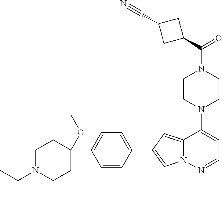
N1(C2=CC=NN3C2=CC(C2=CC=C(C4(OC)CCN(C(C)C)CC4)C=C2)=C3)CCN(C(=O)C2CC(C#N)C2)CC1
